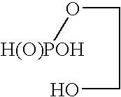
[H(O)POH]OCCO
